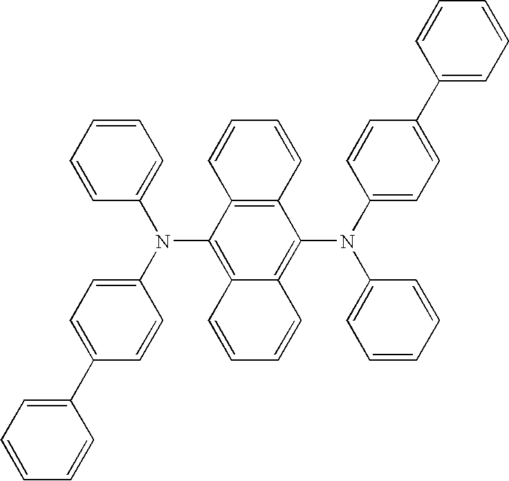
C12=C(C(N(C3=CC=C(C4=CC=CC=C4)C=C3)C3=CC=CC=C3)=C3C(=C1N(C1=CC=C(C4=CC=CC=C4)C=C1)C1=CC=CC=C1)C=CC=C3)C=CC=C2
